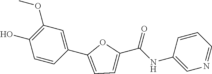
C1(OC)=C(O)C=CC(C2=CC=C(C(NC3=CN=CC=C3)=O)O2)=C1
